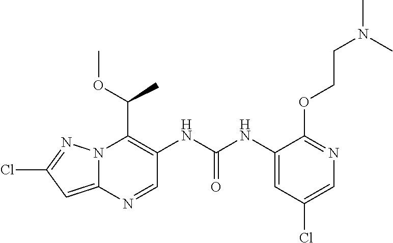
N12C(=CC(Cl)=N1)N=CC(NC(NC1=CC(Cl)=CN=C1OCCN(C)C)=O)=C2C(OC)C
